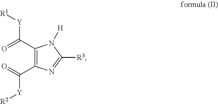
C1(C(=O)[Y][R1])=C(C(=O)[Y][R2])N=C([R3])N1[H]
